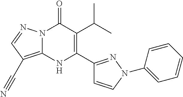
C12=C(C#N)C=NN1C(=O)C(C(C)C)=C(C1=NN(C3=CC=CC=C3)C=C1)N2
